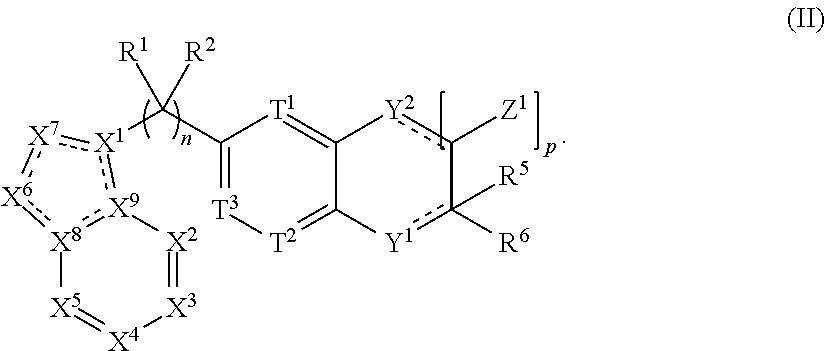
[X3]1=[X2][X9]2:[X8](:[X6]:[X7]:[X1]:2C(C2=[T3][T2]=C3C(=[T1]2)[Y2]c([Z1])-c([R6])([R5])[Y1]3)([R2])[R1])[X5]=[X4]1
